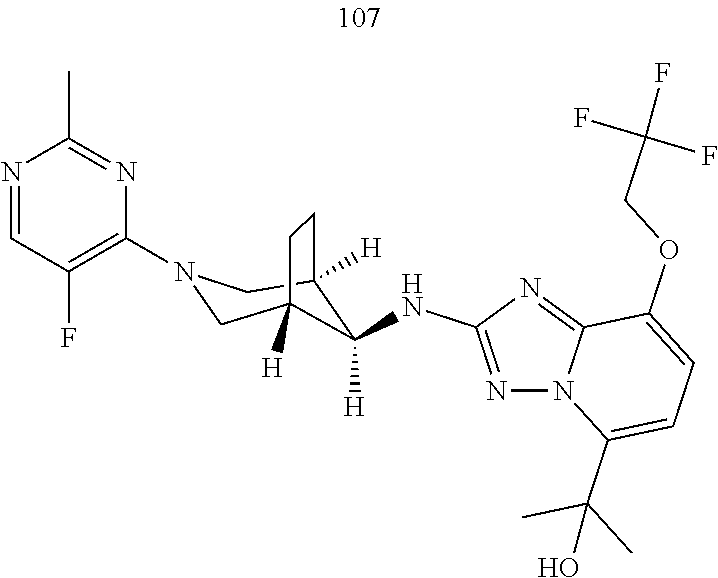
C12([H])CN(C3=C(F)C=NC(C)=N3)CC([H])(CC1)C2([H])NC1=NN2C(=N1)C(OCC(F)(F)F)=CC=C2C(C)(C)O
